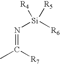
N(=C([R7])C)[Si]([R6])([R4])[R5]
